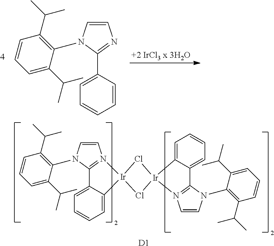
C1=CN(C2=C(C(C)C)C=CC=C2C(C)C)C(C2=CC=CC=C2)=N1.C1=CN(C2=C(C(C)C)C=CC=C2C(C)C)C2=N1[Ir]1(C3=CC=CC=C23)Cl[Ir]2(Cl1)N1=C(N(C3=C(C(C)C)C=CC=C3C(C)C)C=C1)C1=CC=CC=C12.[D1]
